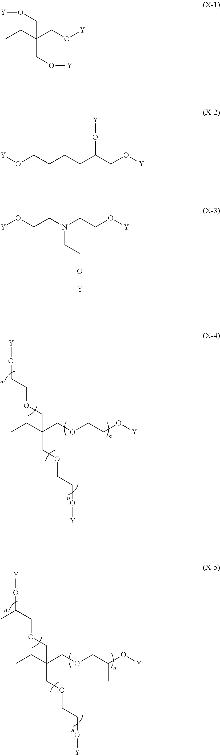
CCC(COCCO[Y])(COCCO[Y])COCCO[Y].CCC(COCC(O[Y])C)(COCCO[Y])COCC(O[Y])C.C(C(CO[Y])(CO[Y])CC)O[Y].[Y]OCCCCC(CO[Y])O[Y].[Y]OCCN(CCO[Y])CCO[Y]
